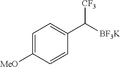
C([BF3K])([CF3])C1=CC=C([MeO])C=C1
